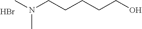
CN(CCCCCO)C.Br
